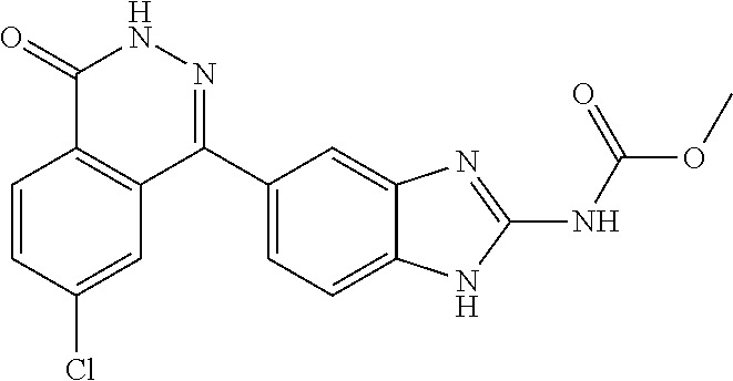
O(C)C(=O)NC1=NC2=CC(C3=NNC(=O)C4=C3C=C(Cl)C=C4)=CC=C2N1
